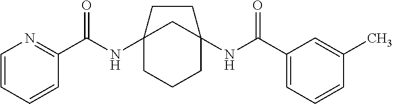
C12(NC(C3=NC=CC=C3)=O)CCCC(NC(C3=CC=CC(C)=C3)=O)(C1)CC2
